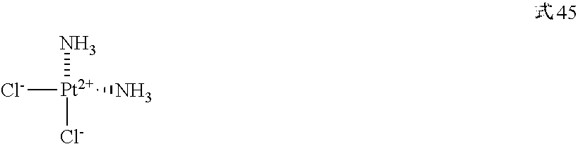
N[Pt]([Cl-])([Cl-])N
